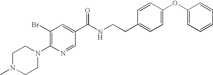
C1(Br)=C(N2CCN(C)CC2)N=CC(C(NCCC2=CC=C(OC3=CC=CC=C3)C=C2)=O)=C1
